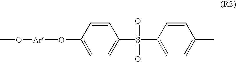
C1=CC(O[Ar]OC)=CC=C1S(=O)(=O)C1=CC=C(C)C=C1
